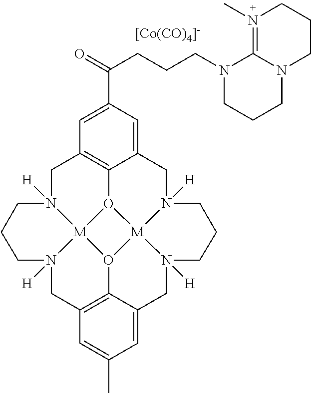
C1N2([H])[M]34O5C6=C1C=C(C(=O)CCCN1CCCN7C1=N(C)CCC7)C=C6CN1([H])[M]56O3C3=C(CN4([H])CCC2)C=C(C)C=C3CN6([H])CCC1.[[Co(CO)4]-]
